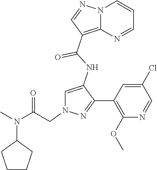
N12C(=C(C(NC3=CN(CC(N(C)C4CCCC4)=O)N=C3C3=C(OC)N=CC(Cl)=C3)=O)C=N1)N=CC=C2
